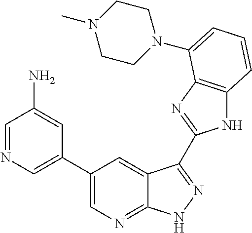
C1(C2=CN=CC(N)=C2)=CN=C2C(=C1)C(C1=NC3=C(N1)C=CC=C3N1CCN(C)CC1)=NN2
